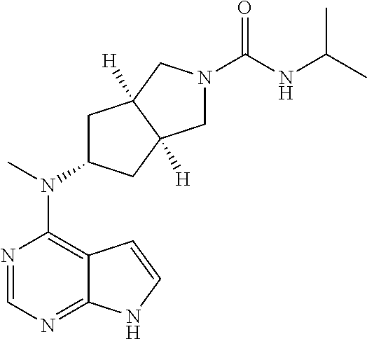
N1=CN=C2C(=C1N(C)C1CC3([H])C([H])(C1)CN(C(NC(C)C)=O)C3)C=CN2
